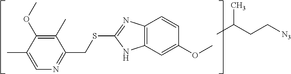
C12=C(C=C(OC)C=C1)NC(SCC1=NC=C(C)C(OC)=C1C)=N2.CC(CC[N3])C
